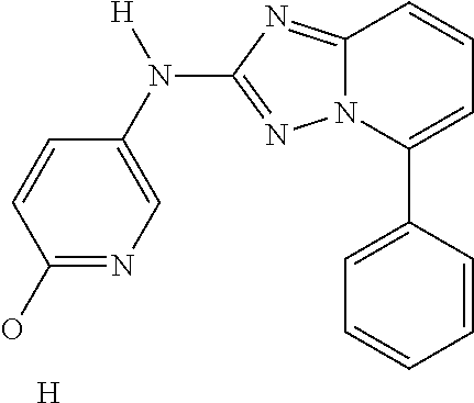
C1(O)=NC=C(N(C2=NN3C(=N2)C=CC=C3C2=CC=CC=C2)[H])C=C1.[H]
